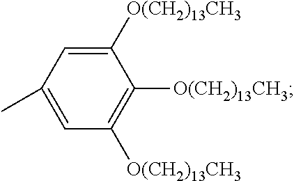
C1([O(CH2)13CH3])=CC(C)=CC([O(CH2)13CH3])=C1[O(CH2)13CH3]
